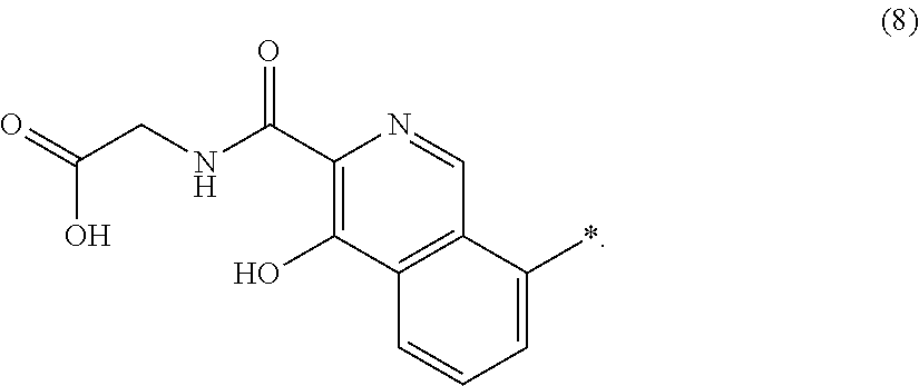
C1(C(NCC(=O)O)=O)=C(O)C2=C(C=N1)C(*)=CC=C2
